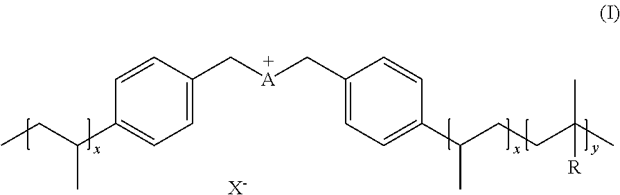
C1=C(C[A]CC2=CC=C(C(CCC(C)(C)[R])C)C=C2)C=CC(C(CC)C)=C1.[X-]
